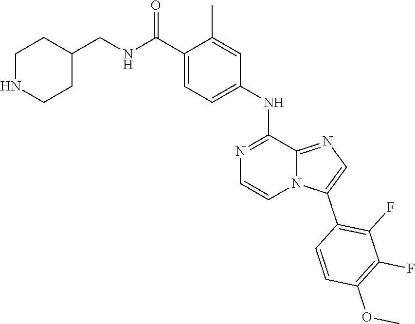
C1=C(C(NCC2CCNCC2)=O)C(C)=CC(NC2=NC=CN3C2=NC=C3C2=C(F)C(F)=C(OC)C=C2)=C1
